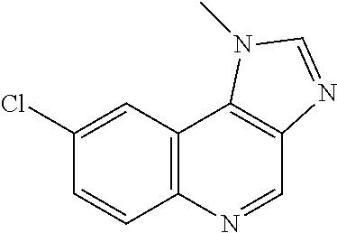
C12=C(C=C(Cl)C=C1)C1=C(C=N2)N=CN1C
